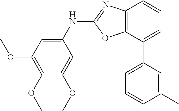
C12=C(C(C3=CC=CC(C)=C3)=CC=C1)OC(NC1=CC(OC)=C(OC)C(OC)=C1)=N2
